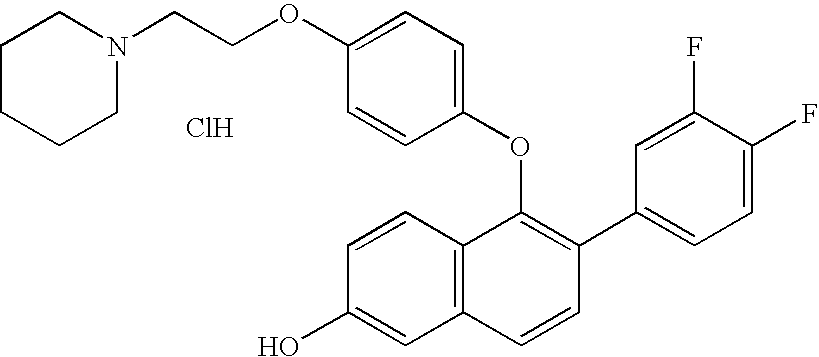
O(C1=C(C2=CC=C(F)C(F)=C2)C=CC2=C1C=CC(O)=C2)C1=CC=C(OCCN2CCCCC2)C=C1.Cl
